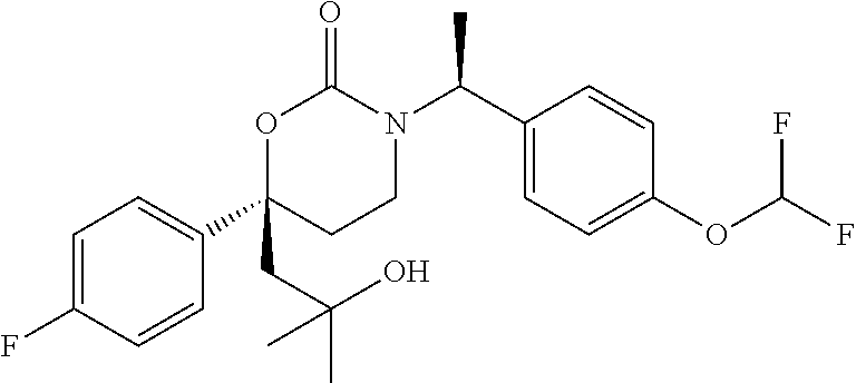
O1C(CC(C)(O)C)(C2=CC=C(F)C=C2)CCN(C(C2=CC=C(OC(F)F)C=C2)C)C1=O
